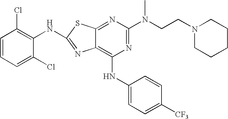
C1=CC=C(Cl)C(NC2=NC3=C(NC4=CC=C([CF3])C=C4)N=C(N(CCN4CCCCC4)C)N=C3S2)=C1Cl
